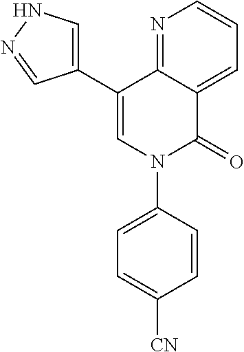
C1(C2=CN(C3=CC=C([CN])C=C3)C(=O)C3=CC=CN=C23)=CNN=C1
